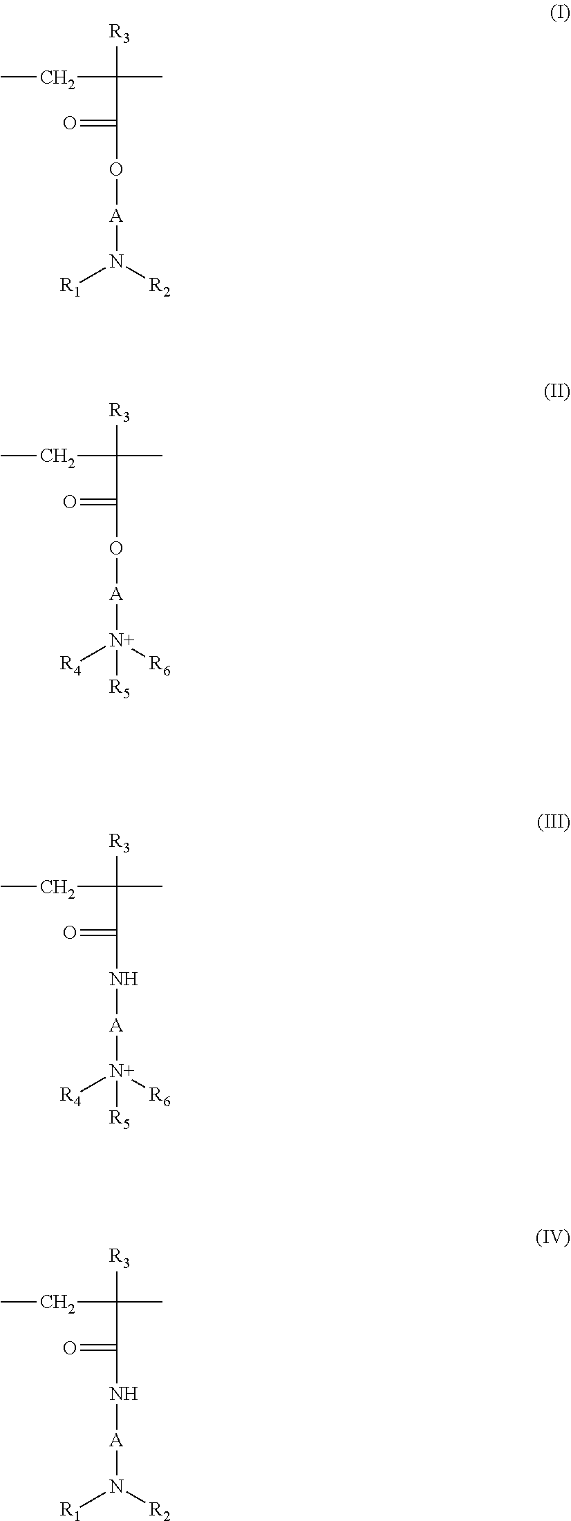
[R3]C(C)(CC)C(=O)O[A]N([R1])[R2].[R3]C(C)(CC)C(=O)O[A][N+]([R4])([R6])[R5].[R3]C(C)(CC)C(=O)N[A][N+]([R4])([R6])[R5].[R3]C(C)(CC)C(=O)N[A]N([R1])[R2]
